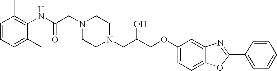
C1=CC=C(C)C(NC(CN2CCN(CC(COC3=CC=C4C(=C3)N=C(C3=CC=CC=C3)O4)O)CC2)=O)=C1C
